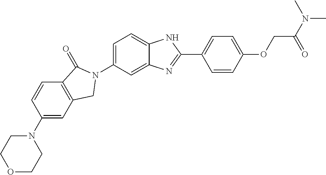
C1(N2CCOCC2)=CC2=C(C=C1)C(=O)N(C1=CC=C3C(=C1)N=C(C1=CC=C(OCC(N(C)C)=O)C=C1)N3)C2
